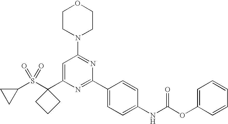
C1=C(C2(S(C3CC3)(=O)=O)CCC2)N=C(C2=CC=C(NC(OC3=CC=CC=C3)=O)C=C2)N=C1N1CCOCC1
